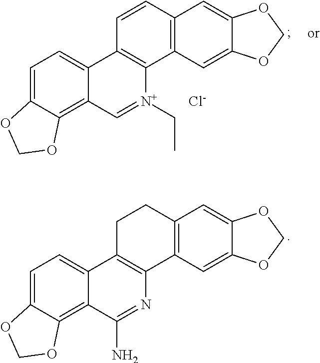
C1=C2C(=C3C(=C1)C1=C(C4=C(C=C1)C=C1C(=C4)OCO1)[N+](CC)=C3)OCO2.[Cl-].C1=C2C(=C3C(=C1)C1=C(C4=C(CC1)C=C1C(=C4)OCO1)N=C3N)OCO2
